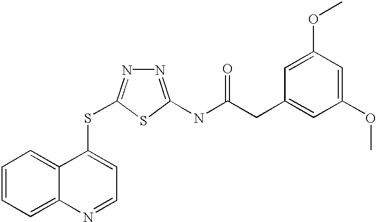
C1=CC=C2C(=C1)C(SC1=NN=C(NC(=O)CC3=CC(OC)=CC(OC)=C3)S1)=CC=N2
